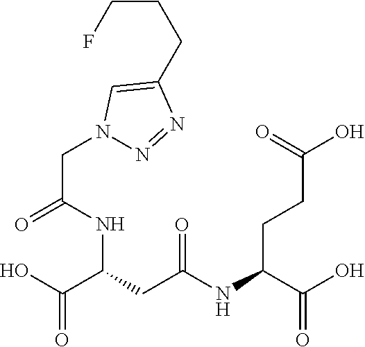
C(CC(NC(C(O)=O)CCC(=O)O)=O)(C(O)=O)NC(CN1N=NC(CCCF)=C1)=O
